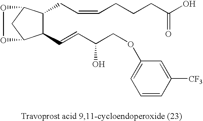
C1(C=CC(COC2=CC=CC([CF3])=C2)O)C(CC=CCCCC(O)=O)C2CC1OO2
